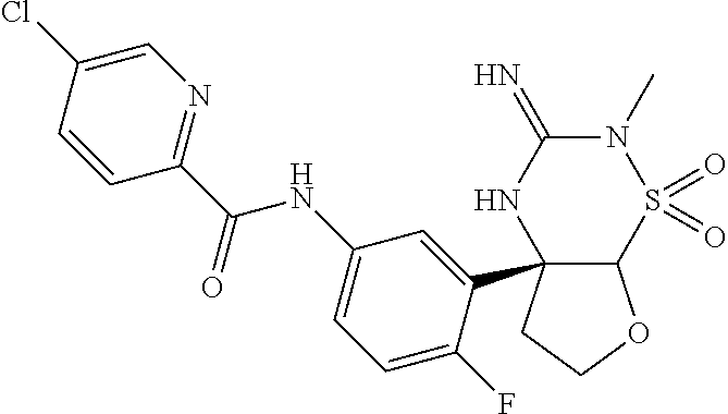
C1(C23C(OCC2)S(=O)(=O)N(C)C(=N)N3)=CC(NC(C2=NC=C(Cl)C=C2)=O)=CC=C1F
